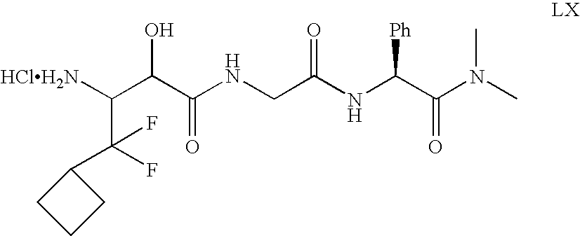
[HClH2N]C(C(C(NCC(NC(C(N(C)C)=O)[Ph])=O)=O)O)C(F)(F)C1CCC1
